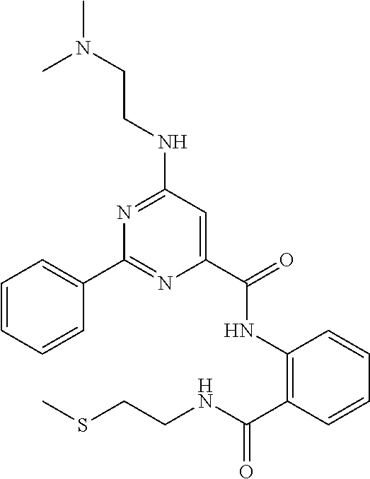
C1=CC=CC(C2=NC(C(NC3=C(C(NCCSC)=O)C=CC=C3)=O)=CC(NCCN(C)C)=N2)=C1
